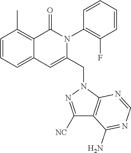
C1=CC=C2C(=C1C)C(=O)N(C1=C(F)C=CC=C1)C(CN1C3=C(C([CN])=N1)C(N)=NC=N3)=C2
